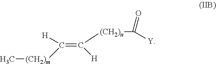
C(=C([H])[(CH2)n]C([Y])=O)([(CH2)m]C)[H]
